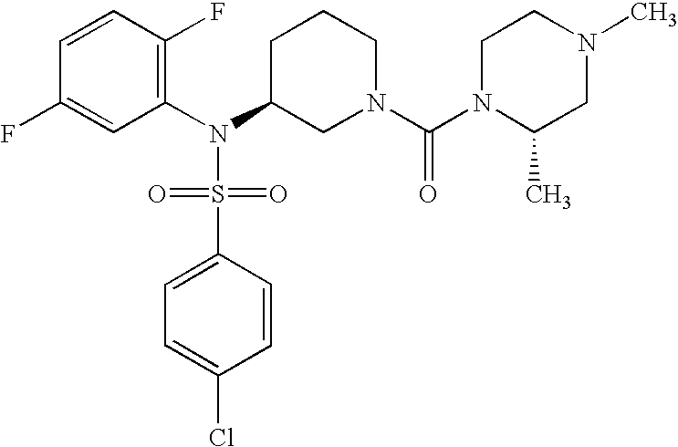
C1=CC(F)=C(N(C2CN(C(N3C(C)CN(C)CC3)=O)CCC2)S(=O)(=O)C2=CC=C(Cl)C=C2)C=C1F
